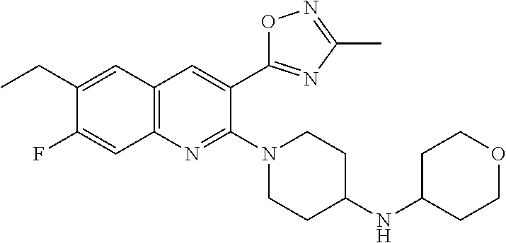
C1(CC)=CC2=C(C=C1F)N=C(N1CCC(NC3CCOCC3)CC1)C(C1=NC(C)=NO1)=C2
